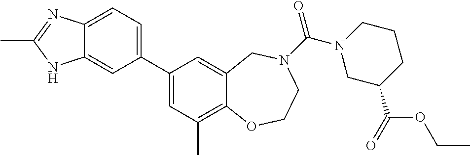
C12=CC=C(C3=CC(C)=C4C(=C3)CN(C(=O)N3CC(C(=O)OCC)CCC3)CCO4)C=C1NC(C)=N2
